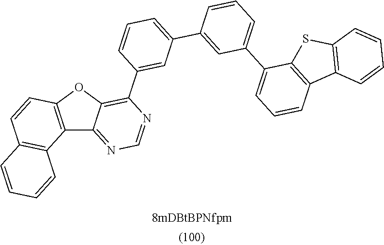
C12=C(OC3=C(C4=CC(C5=CC(C6=CC=CC7=C6SC6=C7C=CC=C6)=CC=C5)=CC=C4)N=CN=C13)C=CC1=C2C=CC=C1
